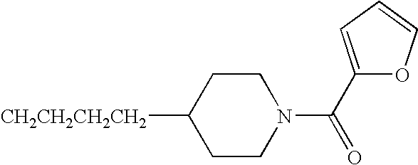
C1CC([CH2CH2CH2CH2])CCN1C(C1=CC=CO1)=O
